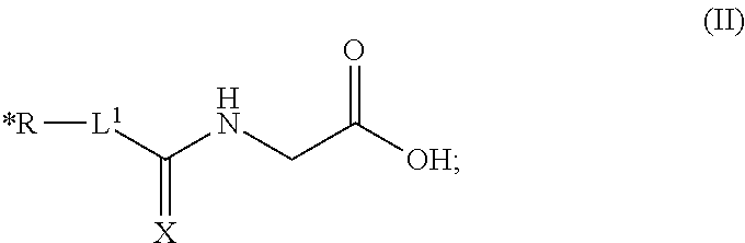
[*R][L1]C(NCC([OH])=O)=[X]
